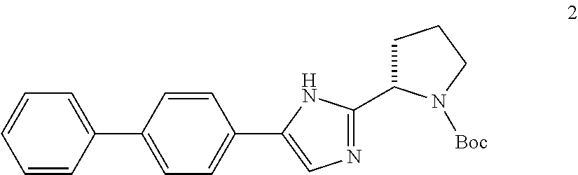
C1=CC(C2=CC=C(C3=CN=C(C4CCCN4[Boc])N3)C=C2)=CC=C1
